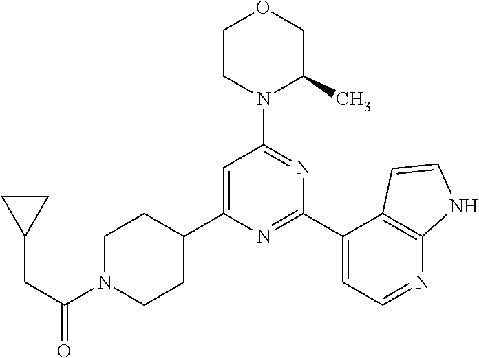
C1N(C(CC2CC2)=O)CCC(C2=CC(N3C(C)COCC3)=NC(C3=CC=NC4=C3C=CN4)=N2)C1
